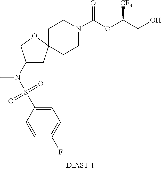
C1CN(C(OC(CO)[CF3])=O)CCC12CC(N(S(C1=CC=C(F)C=C1)(=O)=O)C)CO2
